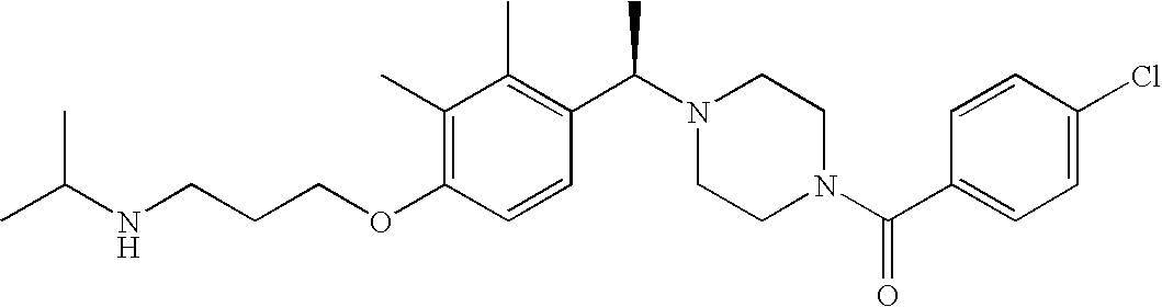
C(OC1=C(C)C(C)=C(C(N2CCN(C(C3=CC=C(Cl)C=C3)=O)CC2)C)C=C1)CCNC(C)C
